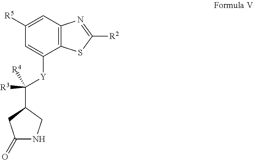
C1([R5])=CC2=C(C([Y]C([R3])([R4])C3CC(=O)NC3)=C1)SC([R2])=N2
